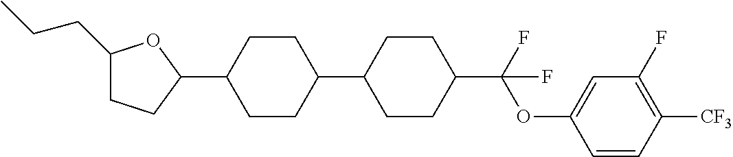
C1(CCC)CCC(C2CCC(C3CCC(C(OC4=CC(F)=C([CF3])C=C4)(F)F)CC3)CC2)O1
